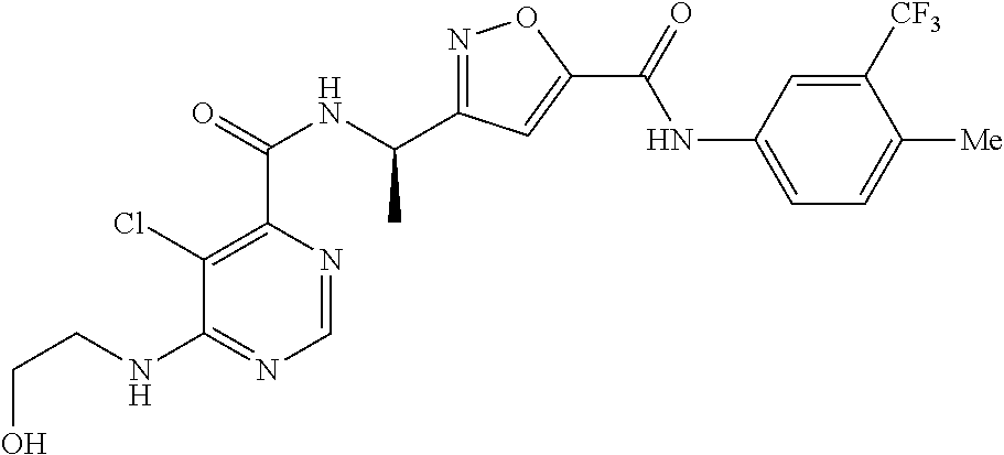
C1=NC(C(=O)NC(C2=NOC(C(=O)NC3=CC=C([Me])C([CF3])=C3)=C2)C)=C(Cl)C(NCCO)=N1
